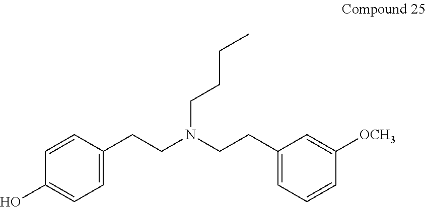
C1=C(CCN(CCC2=CC=CC([OCH3])=C2)CCCC)C=CC(O)=C1
